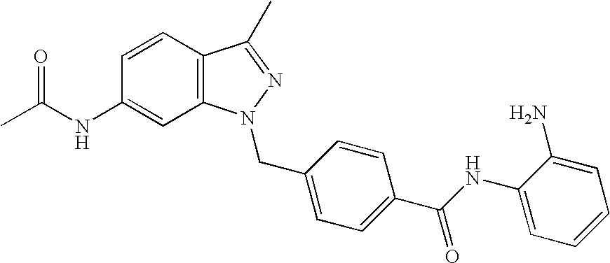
C1(NC(C)=O)=CC2=C(C=C1)C(C)=NN2CC1=CC=C(C(NC2=CC=CC=C2N)=O)C=C1
